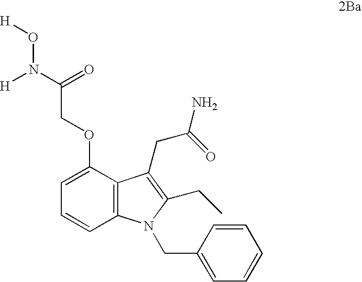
C12=C(C(OCC(N(O[H])[H])=O)=CC=C1)C(CC(=O)N)=C(CC)N2CC1=CC=CC=C1
